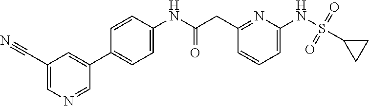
C1(CC(NC2=CC=C(C3=CC(C#N)=CN=C3)C=C2)=O)=NC(NS(=O)(=O)C2CC2)=CC=C1
